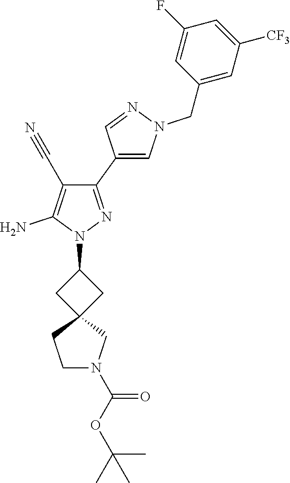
C1(C2=CN(CC3=CC([CF3])=CC(F)=C3)N=C2)=NN(C2CC3(C2)CCN(C(OC(C)(C)C)=O)C3)C(N)=C1C#N
